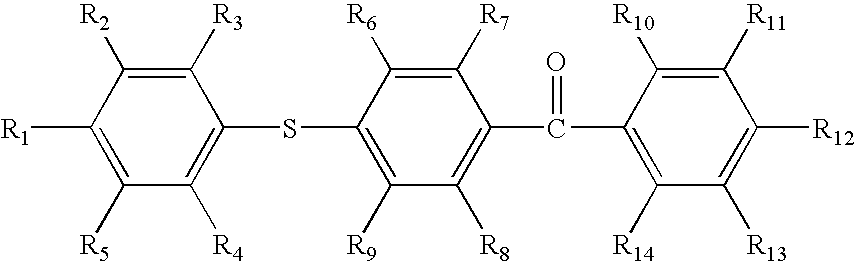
C1([R3])=C([R2])C([R1])=C([R5])C([R4])=C1SC1=C([R9])C([R8])=C(C(C2=C([R14])C([R13])=C([R12])C([R11])=C2[R10])=O)C([R7])=C1[R6]
